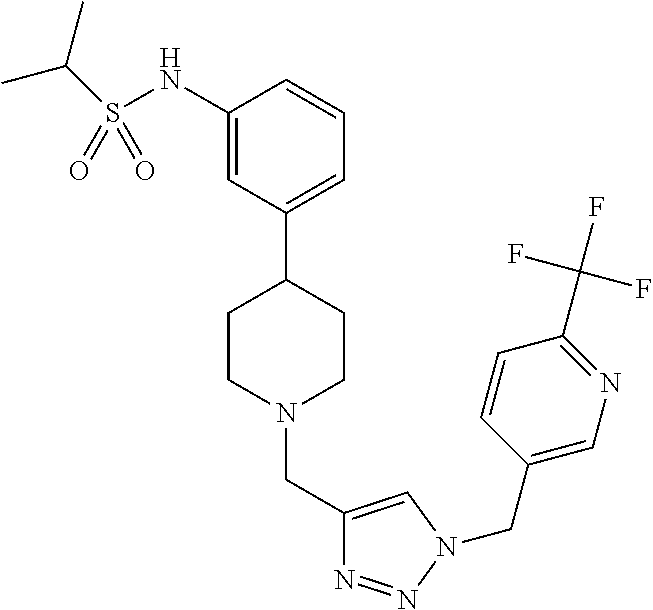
C1(NS(=O)(=O)C(C)C)=CC(C2CCN(CC3=CN(CC4=CN=C(C(F)(F)F)C=C4)N=N3)CC2)=CC=C1
